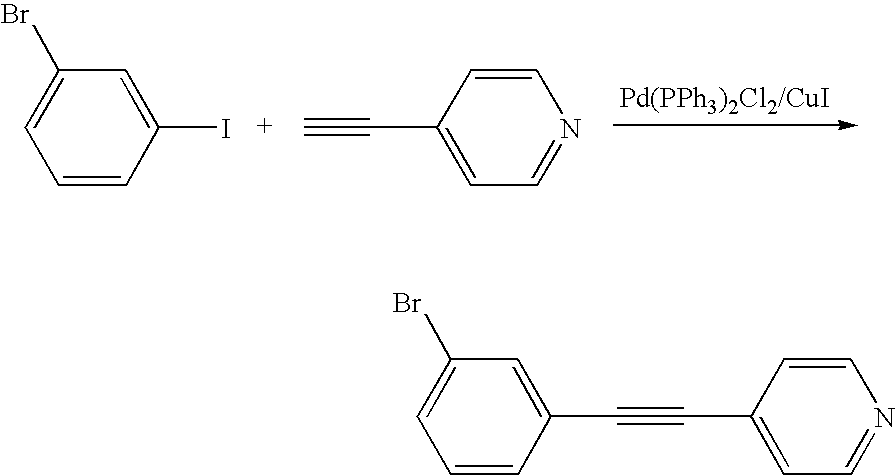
C1=CC(I)=CC(Br)=C1.[Pd(PPh3)2Cl2/CuI].C1=C(C#C)C=CN=C1.C1(C#CC2=CC=NC=C2)=CC(Br)=CC=C1
